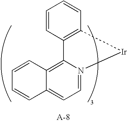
C1=CC2=C(C=C1)[Ir]N1=CC=C3C(=C21)C=CC=C3
